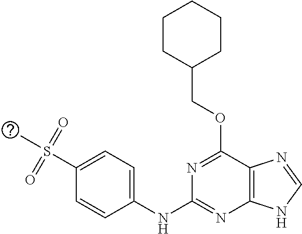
C1CC(COC2=NC(NC3=CC=C(S(C)(=O)=O)C=C3)=NC3=C2N=CN3)CCC1
